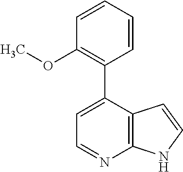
C12=C(C(C3=C(OC)C=CC=C3)=CC=N1)C=CN2
